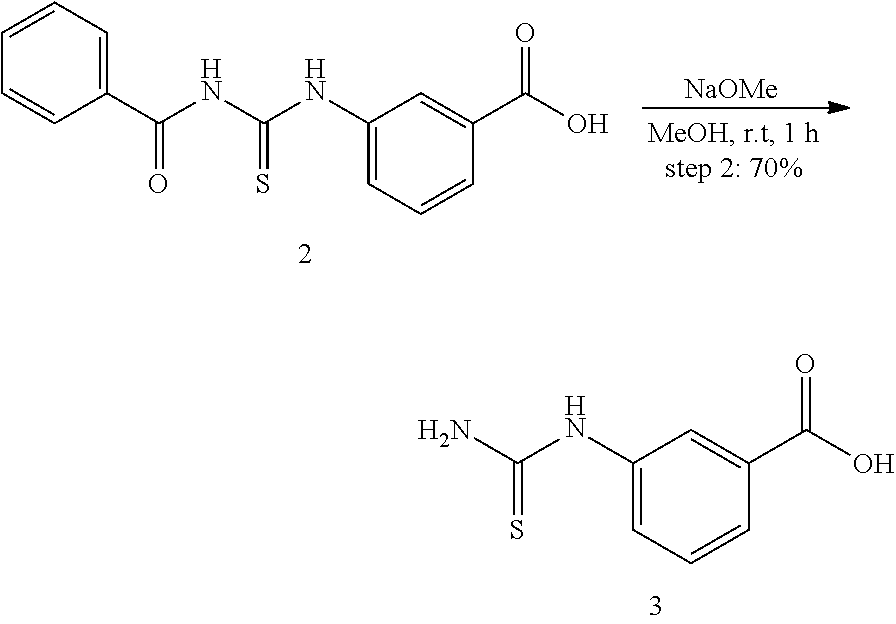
[NaOMe].C1(NC(NC(C2=CC=CC=C2)=O)=S)=CC=CC(C(O)=O)=C1.C1(NC(N)=S)=CC=CC(C(O)=O)=C1
